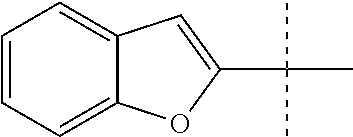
C12=CC=CC=C1C=C(C(C)(C)C)O2
